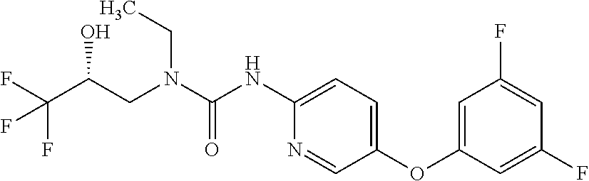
C(C(F)(F)F)(O)CN(CC)C(=O)NC1=CC=C(OC2=CC(F)=CC(F)=C2)C=N1
